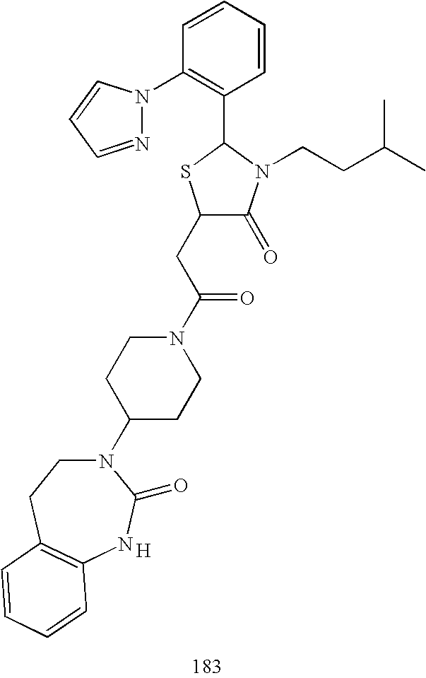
C1(CC(N2CCC(N3CCC4=C(NC3=O)C=CC=C4)CC2)=O)C(=O)N(CCC(C)C)C(C2=C(N3N=CC=C3)C=CC=C2)S1.[H]
